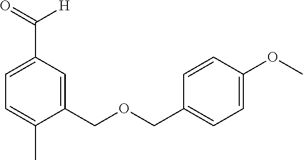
C1(COCC2=CC=C(OC)C=C2)=CC(C(=O)[H])=CC=C1C
